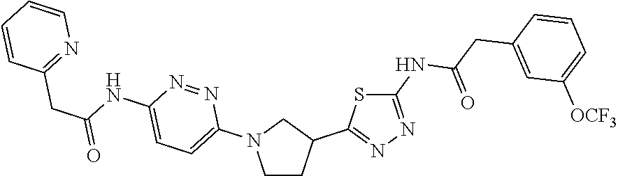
C1CC(C2=NN=C(NC(=O)CC3=CC([OCF3])=CC=C3)S2)CN1C1=CC=C(NC(=O)CC2=NC=CC=C2)N=N1
